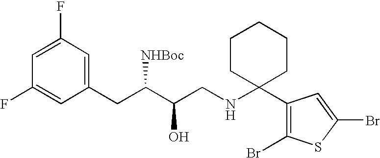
C1=C(F)C=C(CC(C(CNC2(C3=C(Br)SC(Br)=C3)CCCCC2)O)[NHBoc])C=C1F
